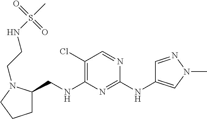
C1C(CNC2=C(Cl)C=NC(NC3=CN(C)N=C3)=N2)N(CCNS(C)(=O)=O)CC1
